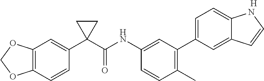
C12=C(OCO1)C=C(C1(C(NC3=CC(C4=CC=C5C(=C4)C=CN5)=C(C)C=C3)=O)CC1)C=C2.[H]
